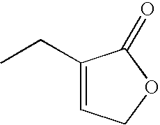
C1(CC)=CCOC1=O
